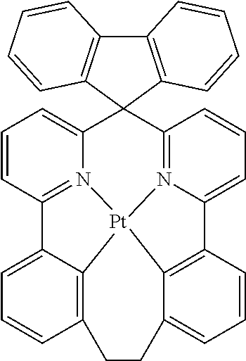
C1=CC2=N3C(=C1)C1(C4=N5C(=CC=C4)C4=C6[Pt]35C3=C(C=CC=C23)CCC6=CC=C4)C2=C(C3=C1C=CC=C3)C=CC=C2
